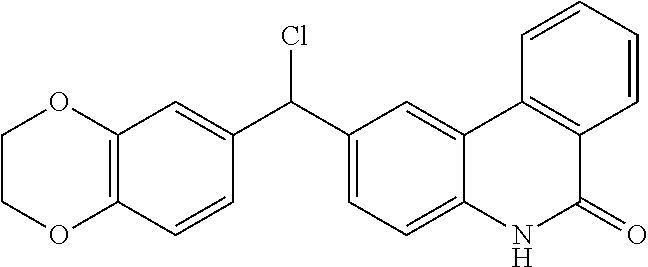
C12=CC(C(Cl)C3=CC4=C(C=C3)OCCO4)=CC=C1NC(=O)C1=C2C=CC=C1
